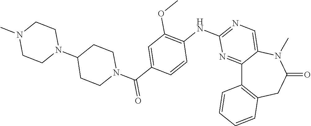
C12=NC(NC3=C(OC)C=C(C(N4CCC(N5CCN(C)CC5)CC4)=O)C=C3)=NC=C1N(C)C(=O)CC1=C2C=CC=C1
